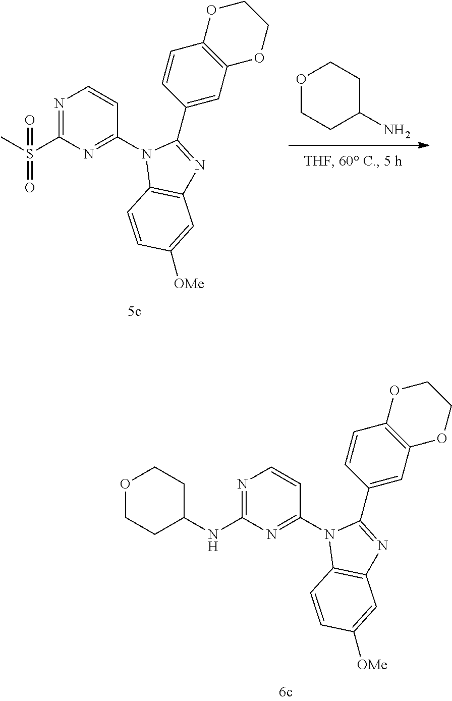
O1CCC(N)CC1.N1=C(S(C)(=O)=O)N=C(N2C3=C(N=C2C2=CC4=C(C=C2)OCCO4)C=C([OMe])C=C3)C=C1.N1=C(NC2CCOCC2)N=C(N2C3=C(N=C2C2=CC4=C(C=C2)OCCO4)C=C([OMe])C=C3)C=C1
